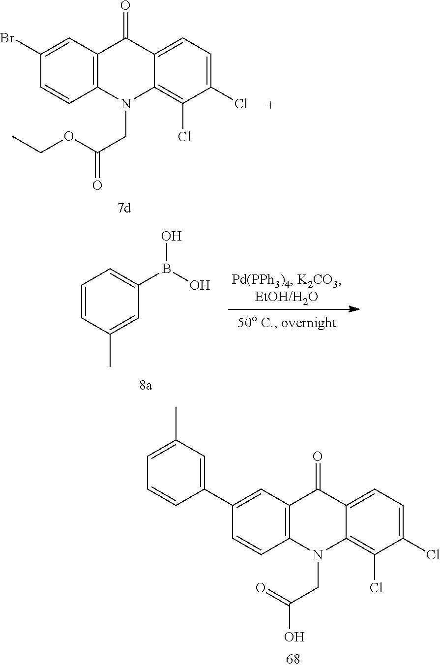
C1(C2=CC(C)=CC=C2)=CC2=C(C=C1)N(CC(O)=O)C1=C(Cl)C(Cl)=CC=C1C2=O.C1(Br)=CC2=C(C=C1)N(CC(=O)OCC)C1=C(Cl)C(Cl)=CC=C1C2=O.C1=CC(C)=CC(B(O)O)=C1
